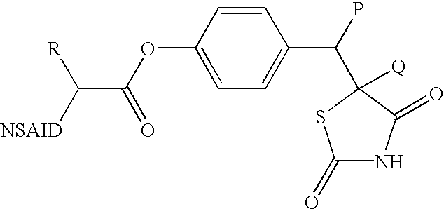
C1=CC(OC(C([NSAID])[R])=O)=CC=C1C(P)C1([Q])C(=O)NC(=O)S1
